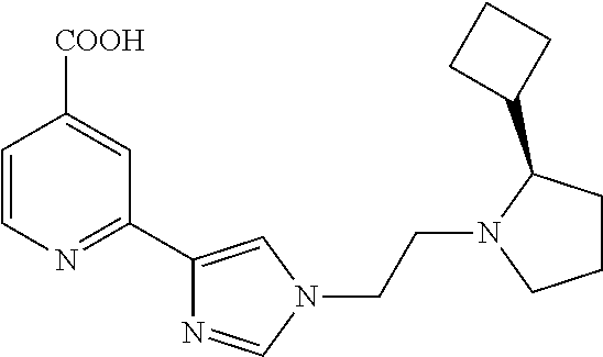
C1=CN=C(C2=CN(CCN3CCCC3C3CCC3)C=N2)C=C1[COOH]
